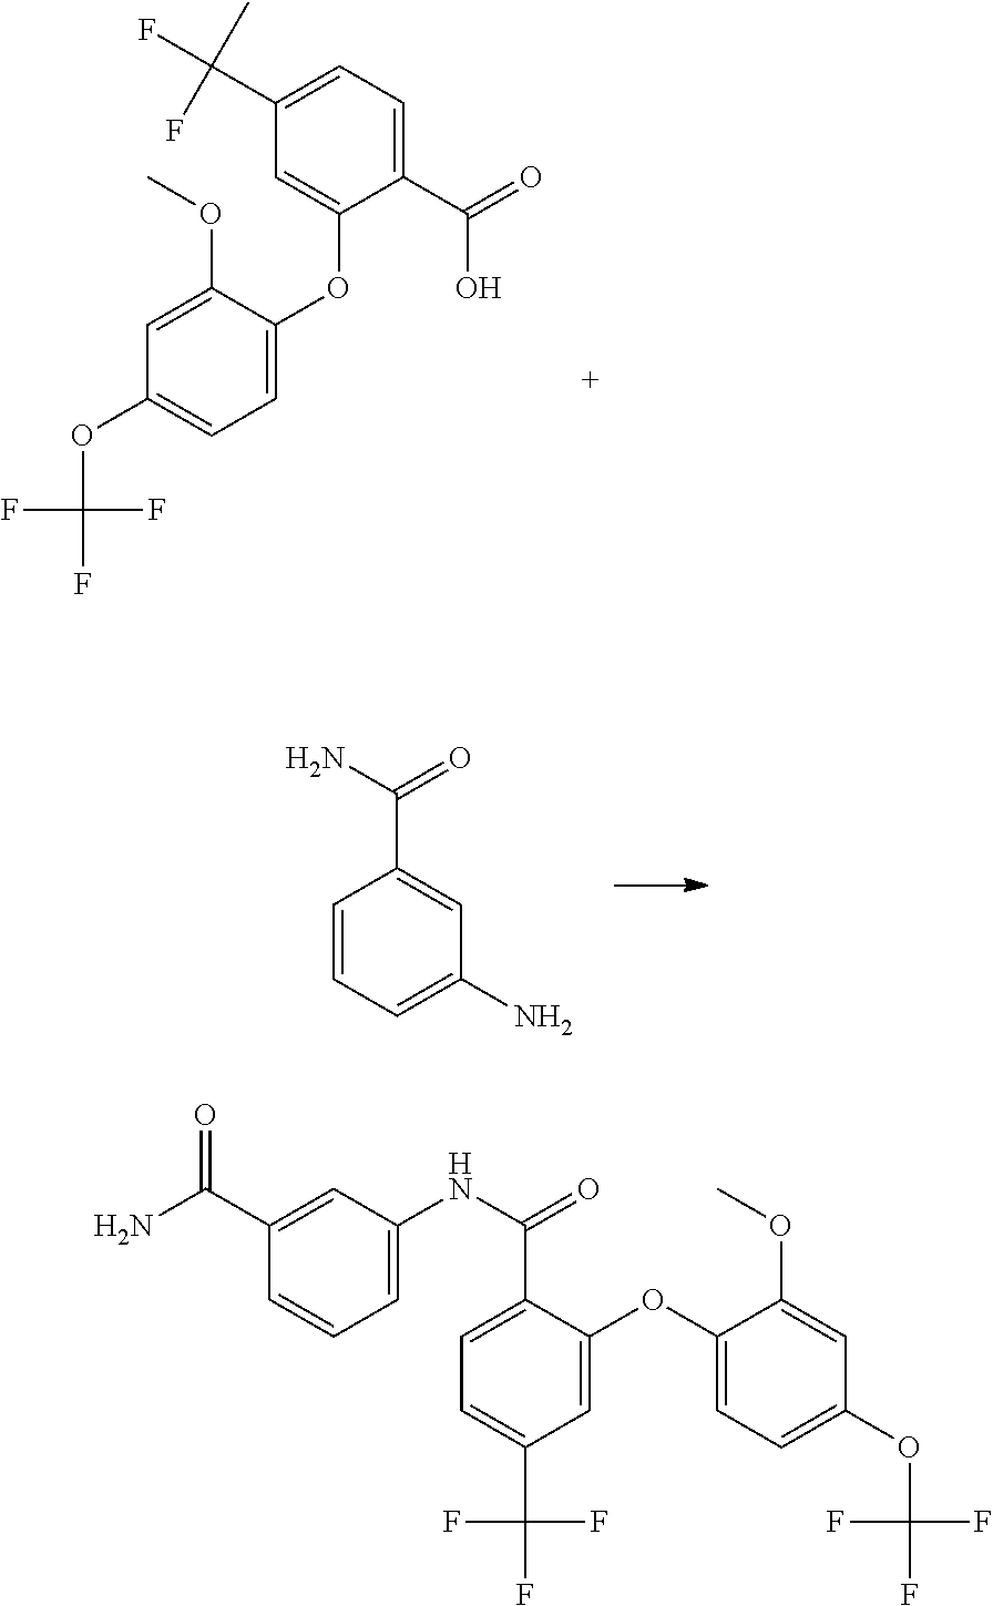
FC(F)(F)OC1=CC=C(OC2=CC(C(F)(F)C)=CC=C2C(O)=O)C(OC)=C1.C1=CC(C(N)=O)=CC(N)=C1.NC(C1=CC(NC(C2=CC=C(C(F)(F)F)C=C2OC2=CC=C(OC(F)(F)F)C=C2OC)=O)=CC=C1)=O
